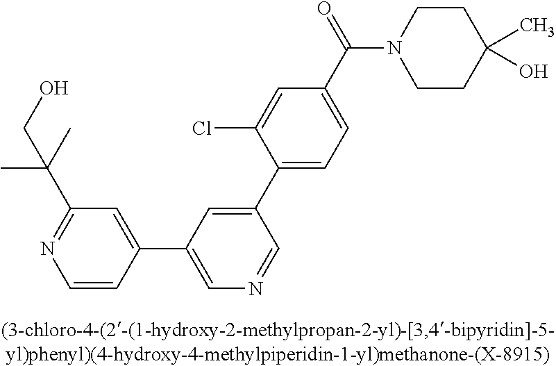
C1=CC(C2=CN=CC(C3=CC=C(C(=O)N4CCC(O)(C)CC4)C=C3Cl)=C2)=CC(C(C)(C)CO)=N1
